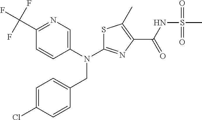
S1C(N(C2=CN=C(C(F)(F)F)C=C2)CC2=CC=C(Cl)C=C2)=NC(C(NS(C)(=O)=O)=O)=C1C
